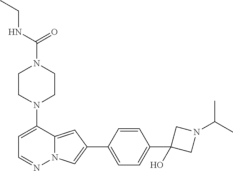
N1(C2=CC=NN3C2=CC(C2=CC=C(C4(O)CN(C(C)C)C4)C=C2)=C3)CCN(C(NCC)=O)CC1
